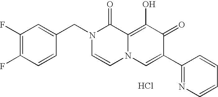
C1=C(CN2C=CN3C(=C(O)C(=O)C(C4=NC=CC=C4)=C3)C2=O)C=CC(F)=C1F.Cl
